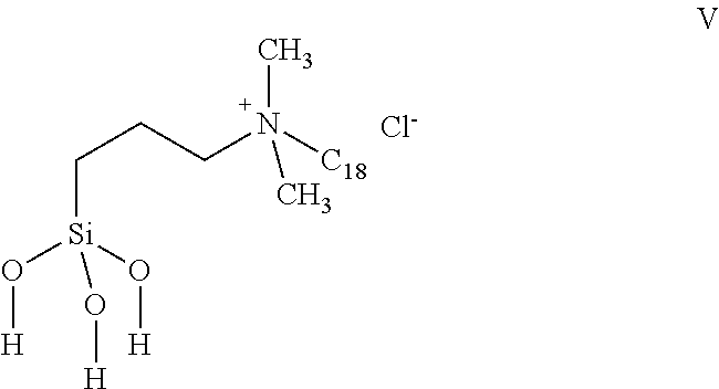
C([Si](O[H])(O[H])O[H])CCN([C18])(C)C.[Cl-]
